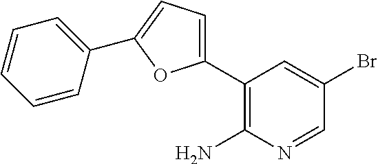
C1(C2=CC=C(C3=CC=CC=C3)O2)=C(N)N=CC(Br)=C1
